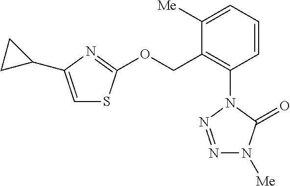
C1=C(C2CC2)N=C(OCC2=C(N3C(=O)N([Me])N=N3)C=CC=C2[Me])S1
